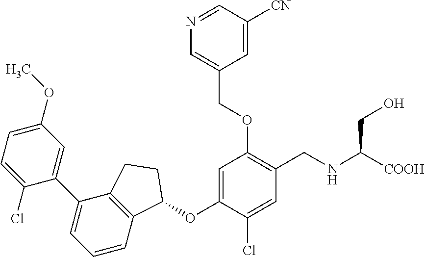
C1(Cl)=CC=C(OC)C=C1C1=CC=CC2=C1CCC2OC1=CC(OCC2=CN=CC([CN])=C2)=C(CNC(CO)[COOH])C=C1Cl
